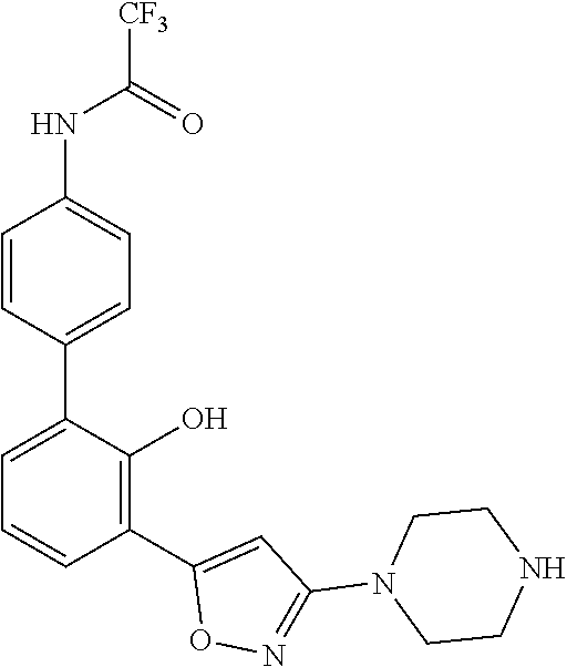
C1(C2=CC=CC(C3=CC(N4CCNCC4)=NO3)=C2O)=CC=C(NC([CF3])=O)C=C1
